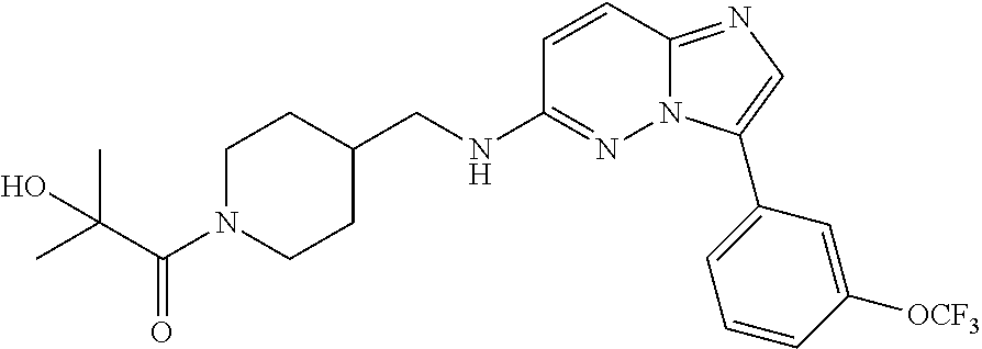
C1C(CNC2=NN3C(=NC=C3C3=CC=CC([OCF3])=C3)C=C2)CCN(C(C(C)(C)O)=O)C1
